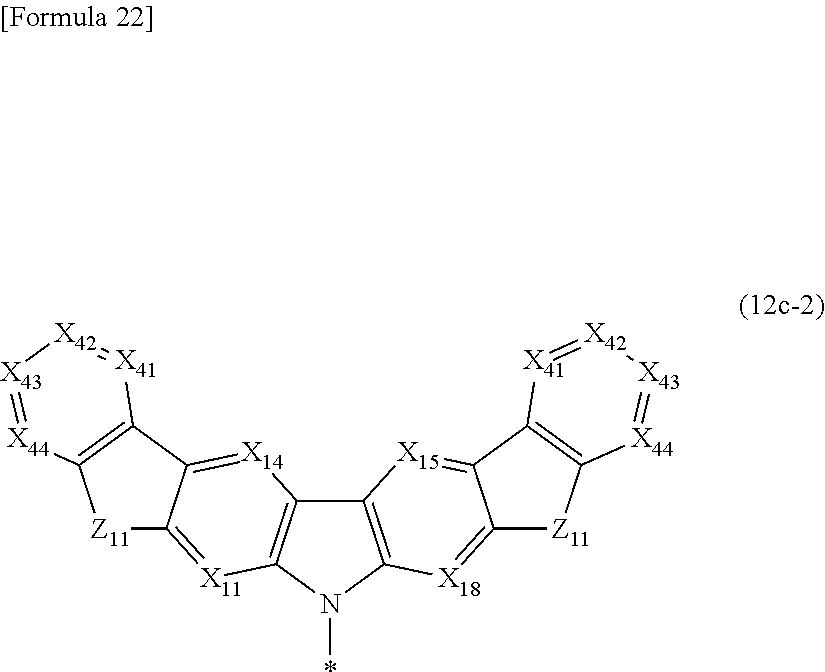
C12=C(N(*)C3=C1[X15]=C1C(=[X18]3)[Z11]C3=C1[X41]=[X42][X43]=[X44]3)[X11]=C1C(=[X14]2)C2=C([Z11]1)[X44]=[X43][X42]=[X41]2
